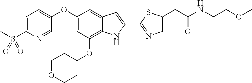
C1=C(S(C)(=O)=O)N=CC(OC2=CC(OC3CCOCC3)=C3C(=C2)C=C(C2=NCC(CC(NCCOC)=O)S2)N3)=C1
